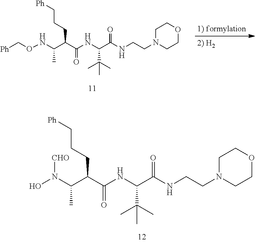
[Ph]CONC(C(C(NC(C(NCCN1CCOCC1)=O)C(C)(C)C)=O)CCC[Ph])C.ON([CHO])C(C(C(NC(C(NCCN1CCOCC1)=O)C(C)(C)C)=O)CCC[Ph])C
